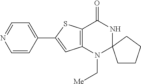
C12=C(N(C[Me])C3(NC1=O)CCCC3)C=C(C1=CC=NC=C1)S2
